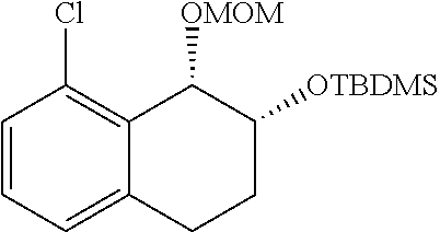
C1=CC=C2C(=C1Cl)C([OMOM])C([OTBDMS])CC2
